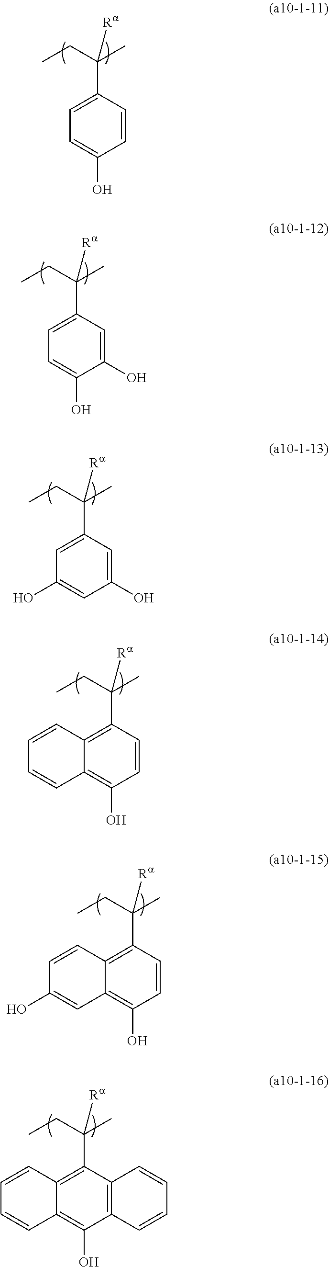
C1(C(C)(CC)[Ra])=CC=C(O)C=C1.C1(C(C)(CC)[Ra])=CC=C(O)C(O)=C1.C1(C(C)(CC)[Ra])=CC(O)=CC(O)=C1.C1(C(C)(CC)[Ra])=C2C(=C(O)C=C1)C=CC=C2.C1(C(C)(CC)[Ra])=C2C(=C(O)C=C1)C=C(O)C=C2.C1(C(C)(CC)[Ra])=C2C(=C(O)C3=C1C=CC=C3)C=CC=C2
